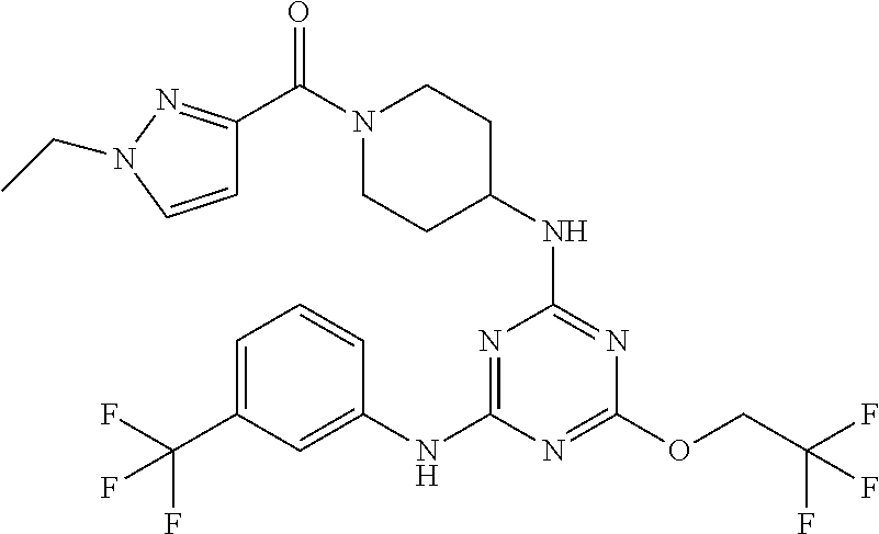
N1=C(NC2CCN(C(=O)C3=NN(CC)C=C3)CC2)N=C(NC2=CC(C(F)(F)F)=CC=C2)N=C1OCC(F)(F)F
